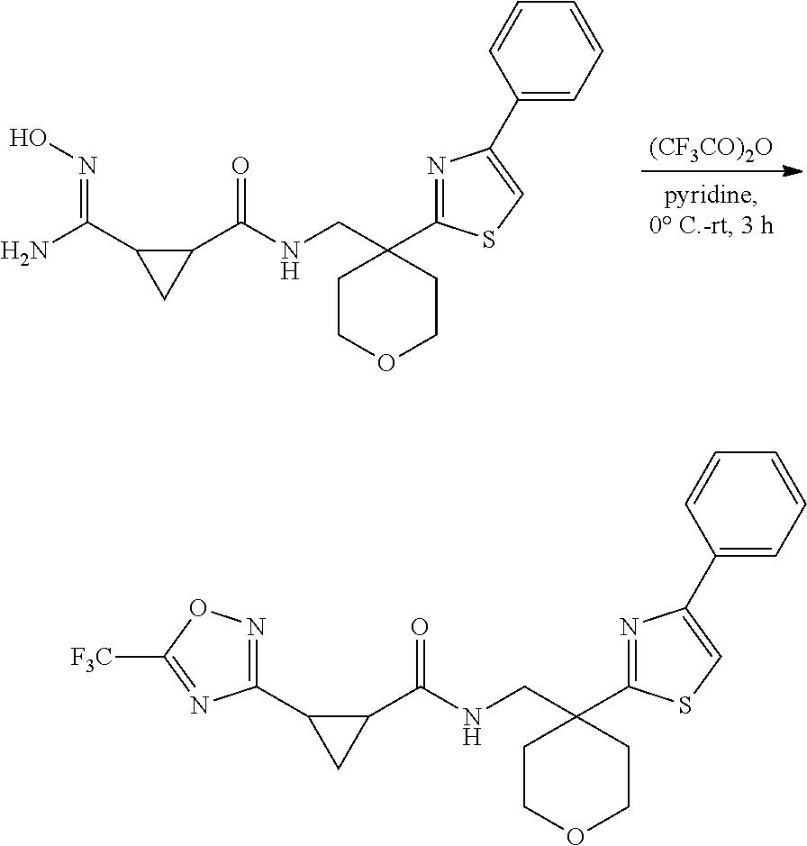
[(CF3CO)2O].C1COCCC1(C1=NC(C2=CC=CC=C2)=CS1)CNC(C1C(C(N)=NO)C1)=O.C1COCCC1(C1=NC(C2=CC=CC=C2)=CS1)CNC(C1C(C2=NOC([F3C])=N2)C1)=O
